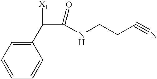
C1(C(C(NCCC#N)=O)[X1])=CC=CC=C1
